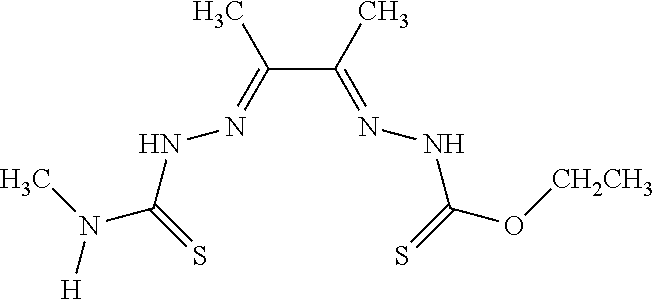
C(C(=NNC(O[CH2CH3])=S)C)(=NNC(N(C)[H])=S)C
